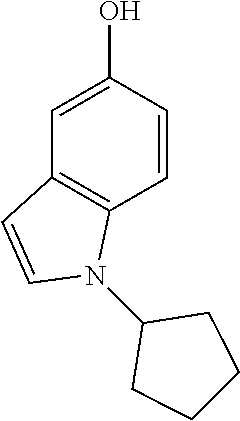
C12=C(C=CC(O)=C1)N(C1CCCC1)C=C2
